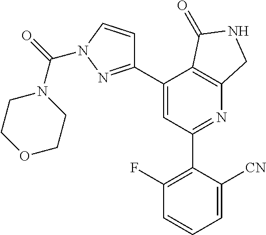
C1(C2=C(F)C=CC=C2[CN])=NC2=C(C(C3=NN(C(N4CCOCC4)=O)C=C3)=C1)C(=O)NC2
